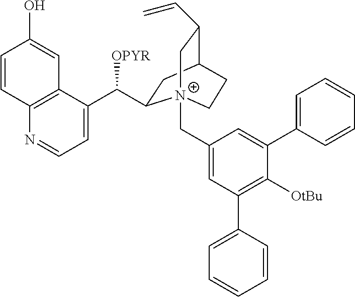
C1=C(C([OPYR])C2CC3C(C=C)C[N+]2(CC2=CC(C4=CC=CC=C4)=C([OtBu])C(C4=CC=CC=C4)=C2)CC3)C2=C(N=C1)C=CC(O)=C2
